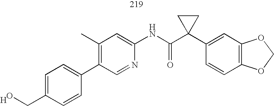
C1(C2=CC=C(CO)C=C2)=C(C)C=C(NC(C2(C3=CC4=C(C=C3)OCO4)CC2)=O)N=C1.[H]
